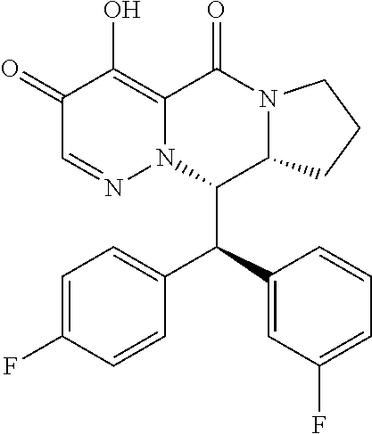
C1(=O)C=NN2C(=C1O)C(=O)N1C(CCC1)C2C(C1=CC(F)=CC=C1)C1=CC=C(F)C=C1
